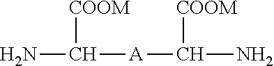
[COOM]C([A]C([COOM])N)N
